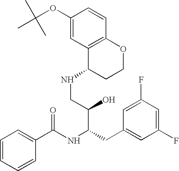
C1=CC=CC(C(NC(CC2=CC(F)=CC(F)=C2)C(CNC2CCOC3=C2C=C(OC(C)(C)C)C=C3)O)=O)=C1
